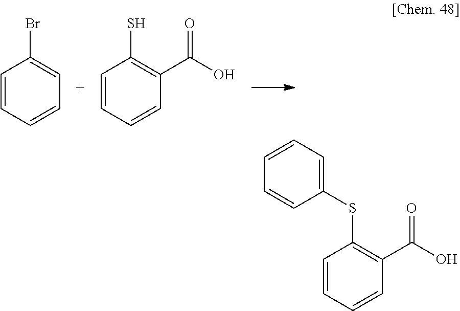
C1=CC=CC=C1Br.C1=CC=CC(C(O)=O)=C1S.C1=CC=CC(C(O)=O)=C1SC1=CC=CC=C1
